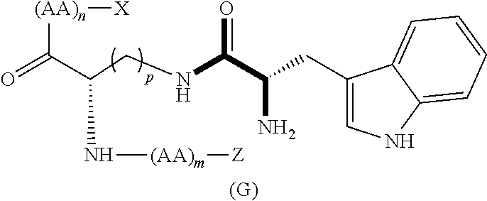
[(AA)n](C(C(CNC(C(N)CC1=CNC2=CC=CC=C12)=O)N[(AA)m][Z])=O)[X].[(G)]
